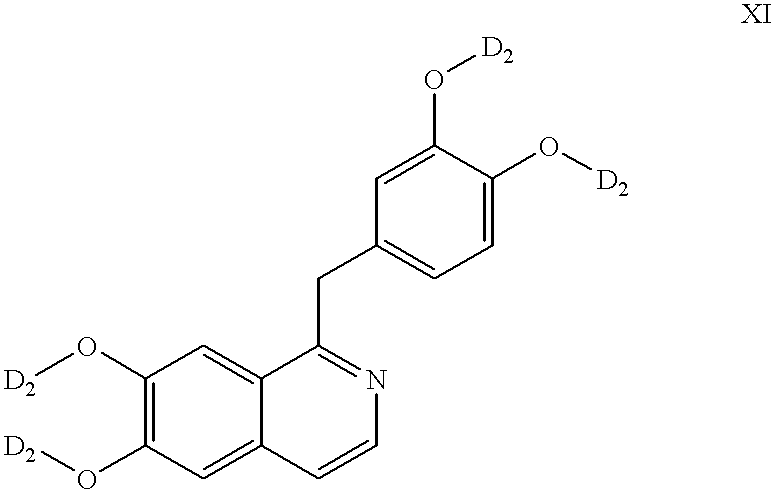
C1(O[D2])=C(O[D2])C=C2C(=C1)C(CC1=CC=C(O[D2])C(O[D2])=C1)=NC=C2
